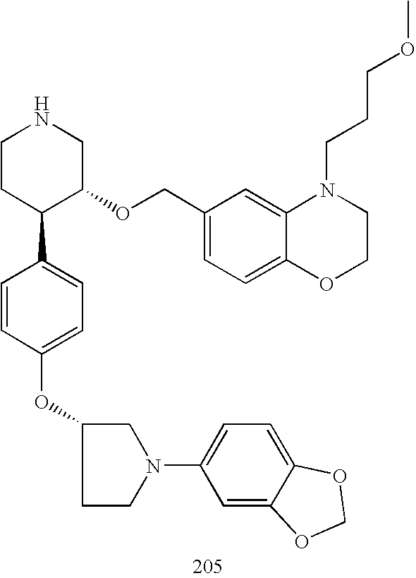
C1CC(C2=CC=C(OC3CCN(C4=CC=C5C(=C4)OCO5)C3)C=C2)C(OCC2=CC=C3C(=C2)N(CCCOC)CCO3)CN1
